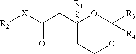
C1(CC([X][R2])=O)([R1])CCOC([R4])([R3])O1
